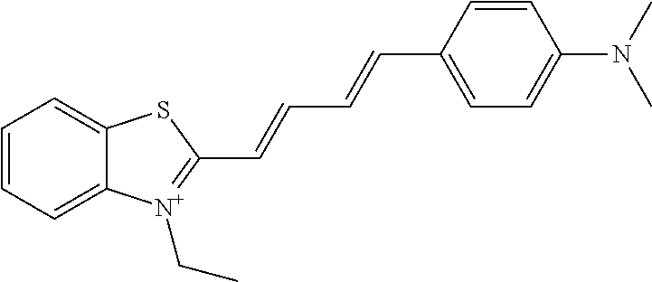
C1=CC=C2C(=C1)SC(C=CC=CC1=CC=C(N(C)C)C=C1)=[N+]2CC
